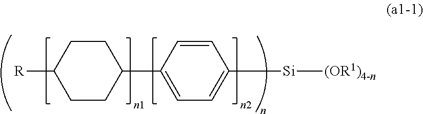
C1([R])CCC(C2=CC=C([Si][(OR1)4-n])C=C2)CC1
